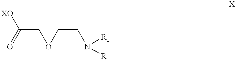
O(CC(=O)[XO])CCN([R1])[R]
